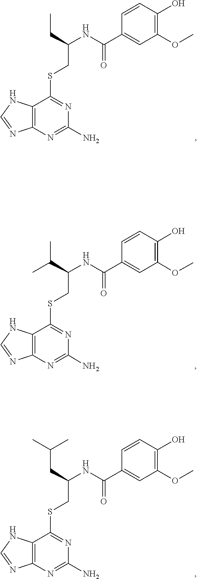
C1(N)=NC2=C(NC=N2)C(SCC(CC)NC(C2=CC(OC)=C(O)C=C2)=O)=N1.C1(N)=NC2=C(NC=N2)C(SCC(NC(C2=CC(OC)=C(O)C=C2)=O)C(C)C)=N1.C1(N)=NC2=C(NC=N2)C(SCC(NC(C2=CC(OC)=C(O)C=C2)=O)CC(C)C)=N1
